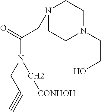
C(CN1CCN(CCO)CC1)(N(CC#C)C[CONHOH])=O
